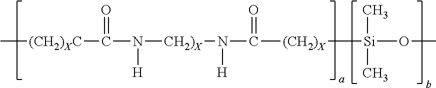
C[(CH2)XC]C(N([CH2)X]N(C([(CH2)X][Si](OC)(C)C)=O)[H])[H])=O
